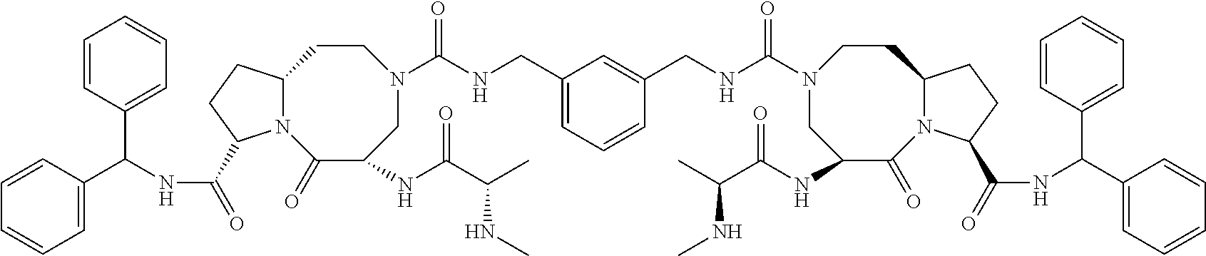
C1=CC(C(NC(=O)C2N3C(CC2)CCN(C(NCC2=CC=CC(CNC(=O)N4CC(NC(C(C)NC)=O)C(=O)N5C(CC4)CCC5C(=O)NC(C4=CC=CC=C4)C4=CC=CC=C4)=C2)=O)CC(NC(C(C)NC)=O)C3=O)C2=CC=CC=C2)=CC=C1
